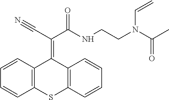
C1=CC2=C(C=C1)SC1=C(C2=C(C(NCCN(C(C)=O)C=C)=O)C#N)C=CC=C1
